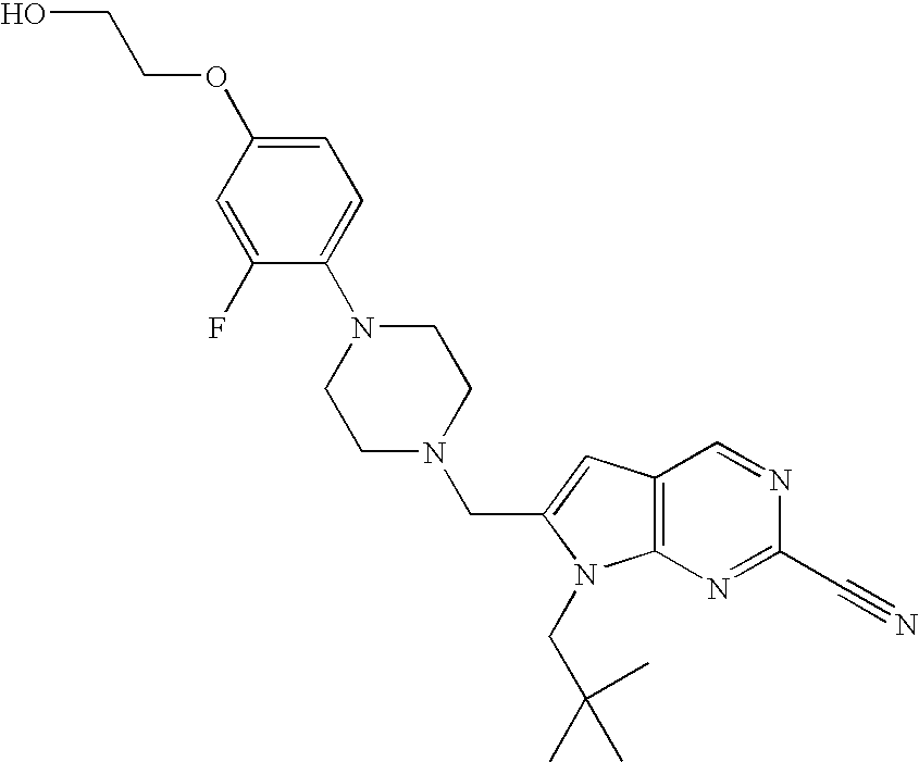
C12=C(N=C(C#N)N=C1)N(CC(C)(C)C)C(CN1CCN(C3=CC=C(OCCO)C=C3F)CC1)=C2
